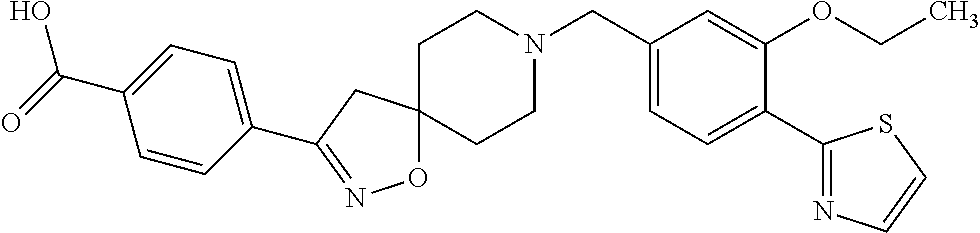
O1C2(CC(C3=CC=C(C(=O)O)C=C3)=N1)CCN(CC1=CC=C(C3=NC=CS3)C(OCC)=C1)CC2
